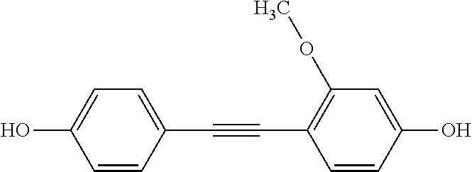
C1=C(O)C=CC(C#CC2=C(OC)C=C(O)C=C2)=C1
